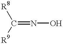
[R8]C([R9])=NO
